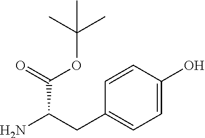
C1=C(O)C=CC(CC(N)C(=O)OC(C)(C)C)=C1
